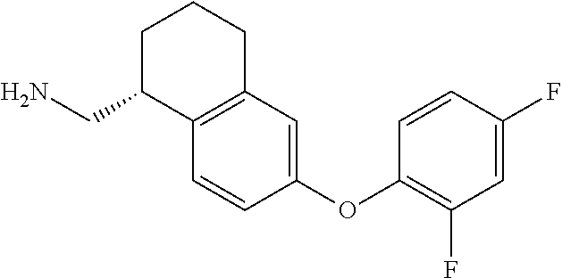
C1C(CN)C2=C(CC1)C=C(OC1=C(F)C=C(F)C=C1)C=C2
